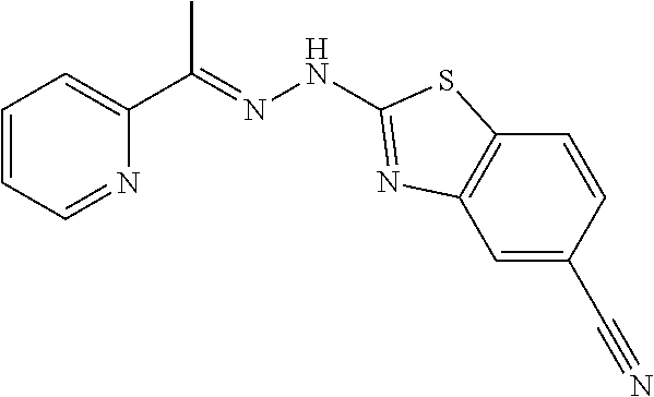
C1=NC(C(=NNC2=NC3=C(C=CC(C#N)=C3)S2)C)=CC=C1
